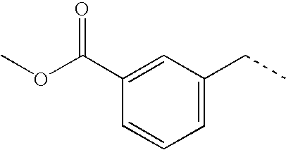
C1=CC=C(CC)C=C1C(OC)=O
